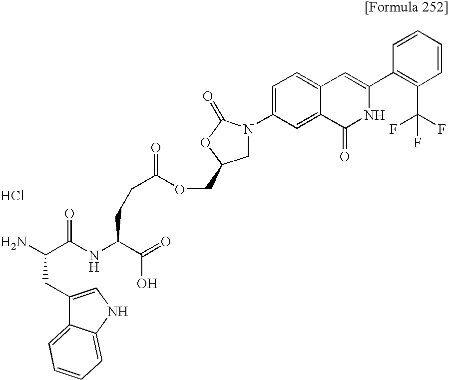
C(OCC1CN(C2=CC=C3C(=C2)C(=O)NC(C2=C(C(F)(F)F)C=CC=C2)=C3)C(=O)O1)(CCC(NC(C(N)CC1=CNC2=CC=CC=C12)=O)C(=O)O)=O.Cl
